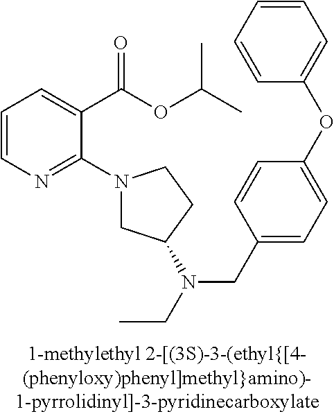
C1=CN=C(N2CC(N(CC)CC3=CC=C(OC4=CC=CC=C4)C=C3)CC2)C(C(OC(C)C)=O)=C1
